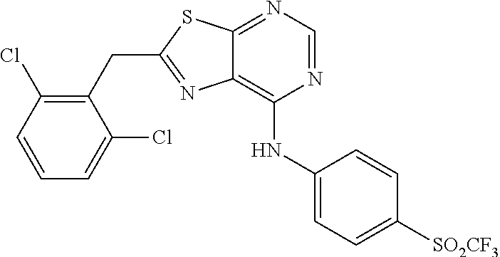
C1(CC2=NC3=C(NC4=CC=C([SO2CF3])C=C4)N=CN=C3S2)=C(Cl)C=CC=C1Cl
